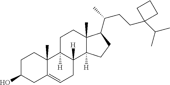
C1C(O)CC2=CCC3([H])C([H])(C2(C)C1)CCC1(C)C3([H])CCC1C(CCC1(C(C)C)CCC1)C
